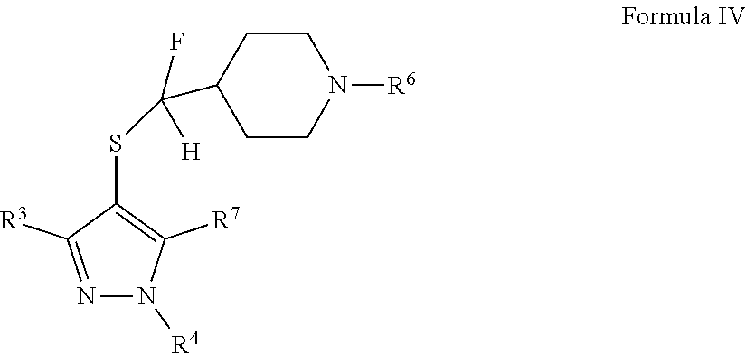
N1=C([R3])C(SC(C2CCN([R6])CC2)([H])F)=C([R7])N1[R4]
